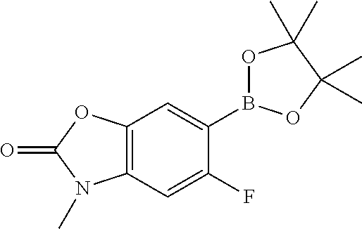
O1B(C2=CC3=C(C=C2F)N(C)C(=O)O3)OC(C)(C)C1(C)C
